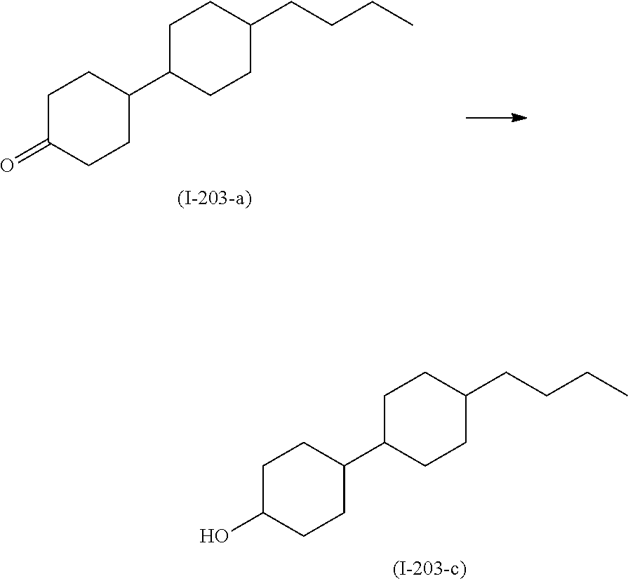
C1CC(=O)CCC1C1CCC(CCCC)CC1.C1CC(O)CCC1C1CCC(CCCC)CC1
